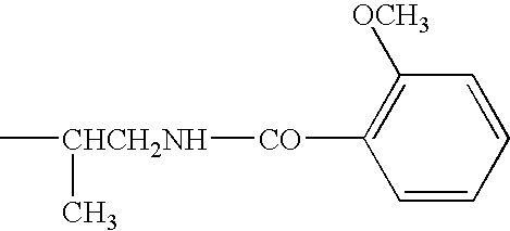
C[CHCH2NH](C)[CO]C1=C([OCH3])C=CC=C1
